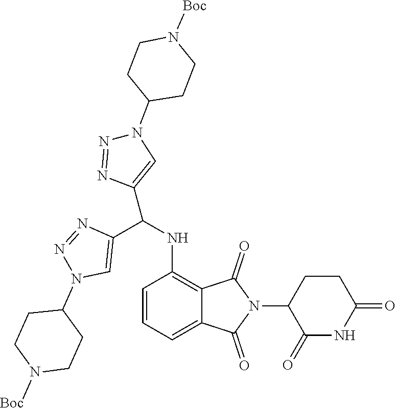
C1(=O)NC(=O)CCC1N1C(=O)C2=C(NC(C3=CN(C4CCN([Boc])CC4)N=N3)C3=CN(C4CCN([Boc])CC4)N=N3)C=CC=C2C1=O
